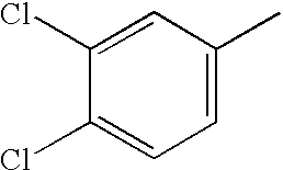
C1=C(C)C=C(Cl)C(Cl)=C1
